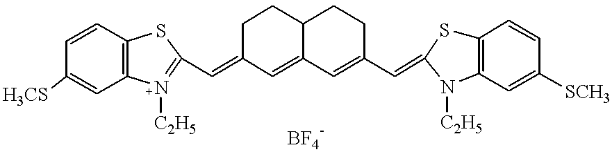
C12=C(C=CC([H3CS])=C1)SC(C=C1C=C3C(CC1)CCC(C=C1SC4=C(C=C([SCH3])C=C4)N1[C2H5])=C3)=N2[C2H5]
